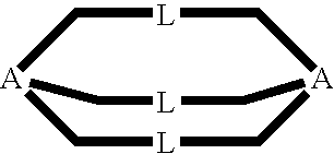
C1[L]C[A]2C[L]C[A]1C[L]C2
